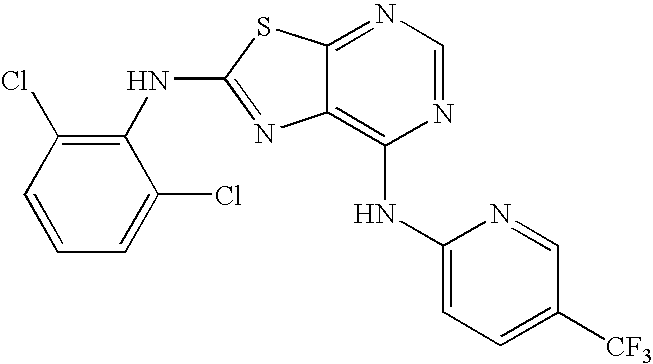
C1(NC2=C(Cl)C=CC=C2Cl)=NC2=C(NC3=CC=C([CF3])C=N3)N=CN=C2S1
